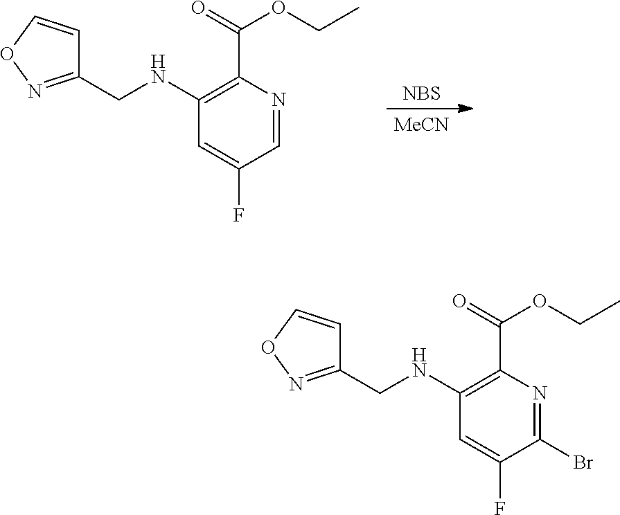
[NBS].[MeCN].N(CC1=NOC=C1)C1=C(C(=O)OCC)N=CC(F)=C1.N(CC1=NOC=C1)C1=C(C(=O)OCC)N=C(Br)C(F)=C1
